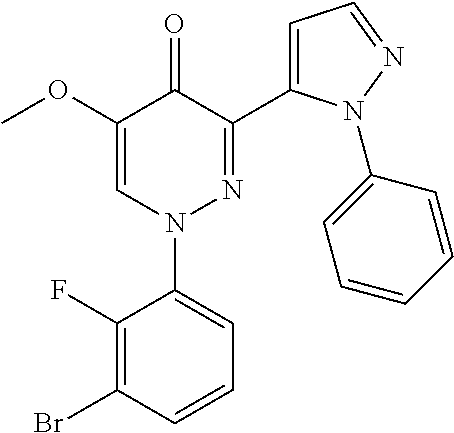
C1(OC)=CN(C2=CC=CC(Br)=C2F)N=C(C2=CC=NN2C2=CC=CC=C2)C1=O
